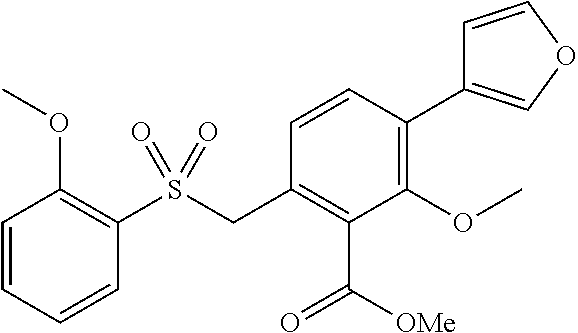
C1(OC)=C(C2=COC=C2)C=CC(CS(C2=C(OC)C=CC=C2)(=O)=O)=C1C([OMe])=O
